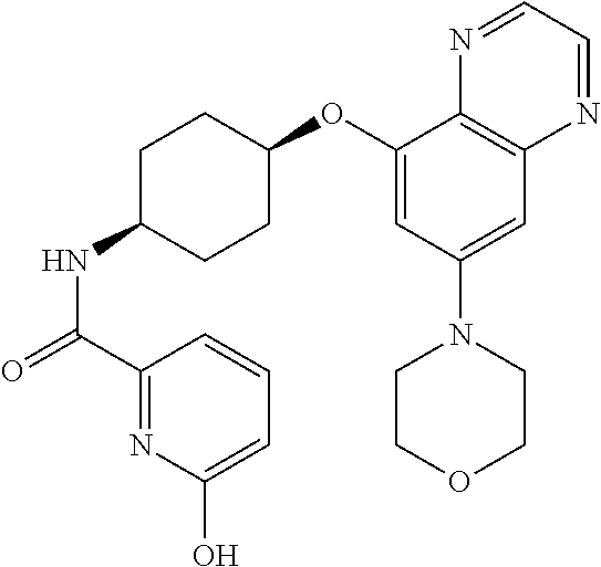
C1(C(=O)NC2CCC(OC3=CC(N4CCOCC4)=CC4=C3N=CC=N4)CC2)=NC(O)=CC=C1
